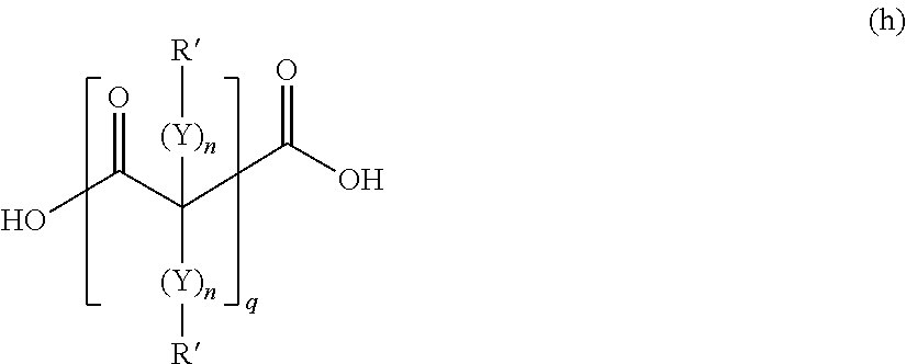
OC(C(C(O)=O)([(Y)n][R])[(Y)n][R])=O
